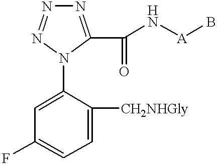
N1=C(C(N[A]B)=O)N(C2=CC(F)=CC=C2[CH2NHGly])N=N1
